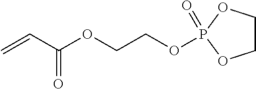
C1COP(OCCOC(=O)C=C)(=O)O1
